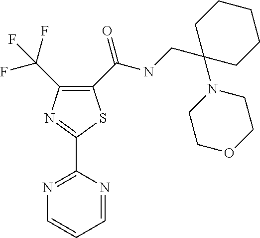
C1(C(NCC2(N3CCOCC3)CCCCC2)=O)=C(C(F)(F)F)N=C(C2=NC=CC=N2)S1
